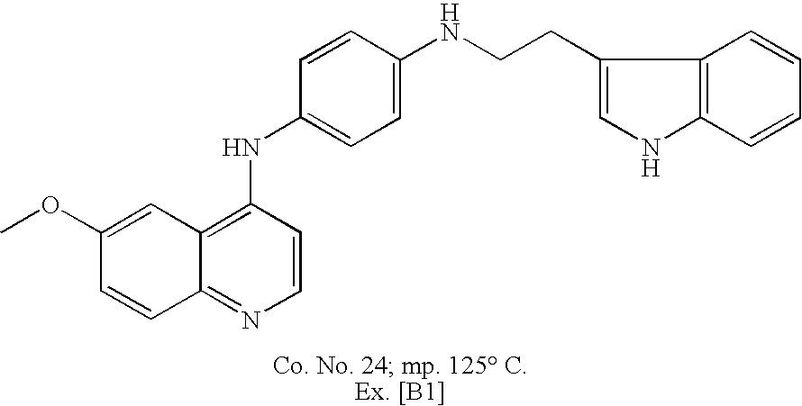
C12=C(NC3=CC=C(NCCC4=CNC5=C4C=CC=C5)C=C3)C=CN=C1C=CC(OC)=C2
